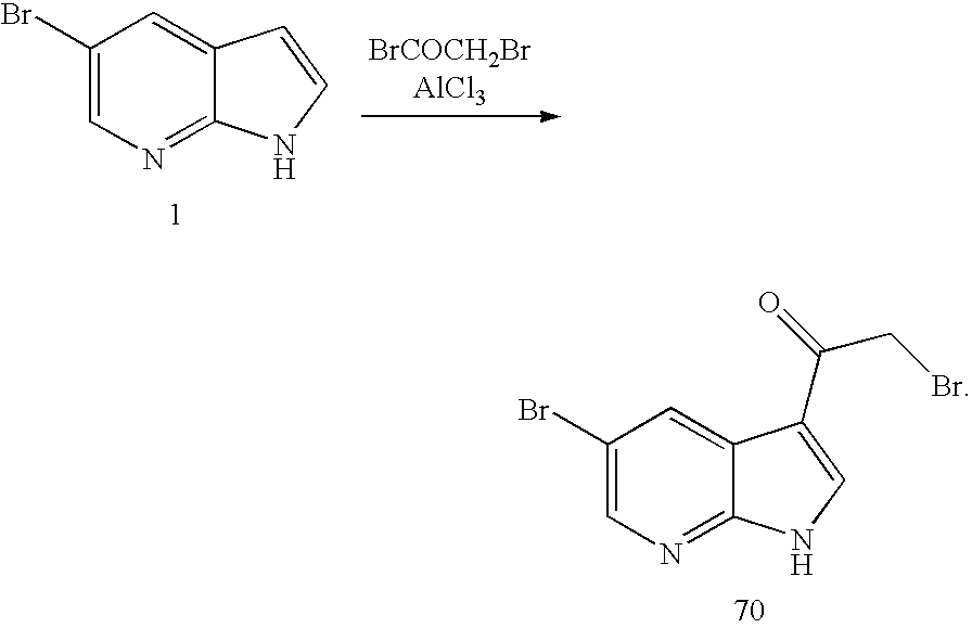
C1(Br)=CN=C2C(=C1)C=CN2.C1(Br)=CN=C2C(=C1)C(C(CBr)=O)=CN2
